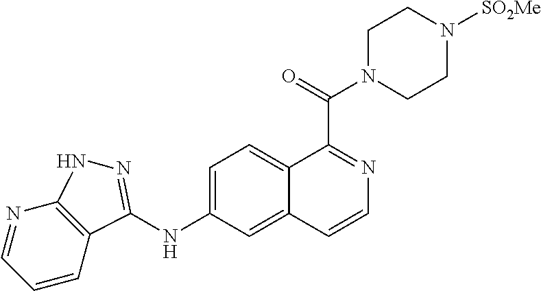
N1=CC=CC2=C1NN=C2NC1=CC=C2C(=C1)C=CN=C2C(=O)N1CCN([SO2Me])CC1
